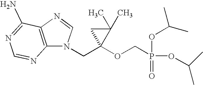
N1(CC2(OCP(OC(C)C)(=O)OC(C)C)C(C)(C)C2)C=NC2=C1N=CN=C2N
